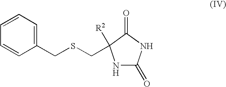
N1C(=O)NC(=O)C1(CSCC1=CC=CC=C1)[R2]
